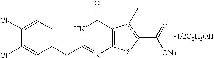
C1(CC2=NC3=C(C(=O)N2)C(C)=C(C(=O)[ONa])S3)=CC=C(Cl)C(Cl)=C1
